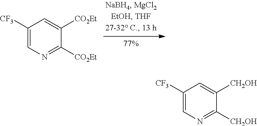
C1([CF3])=CN=C([CO2Et])C([CO2Et])=C1.C1([CF3])=CN=C([CH2OH])C([CH2OH])=C1
